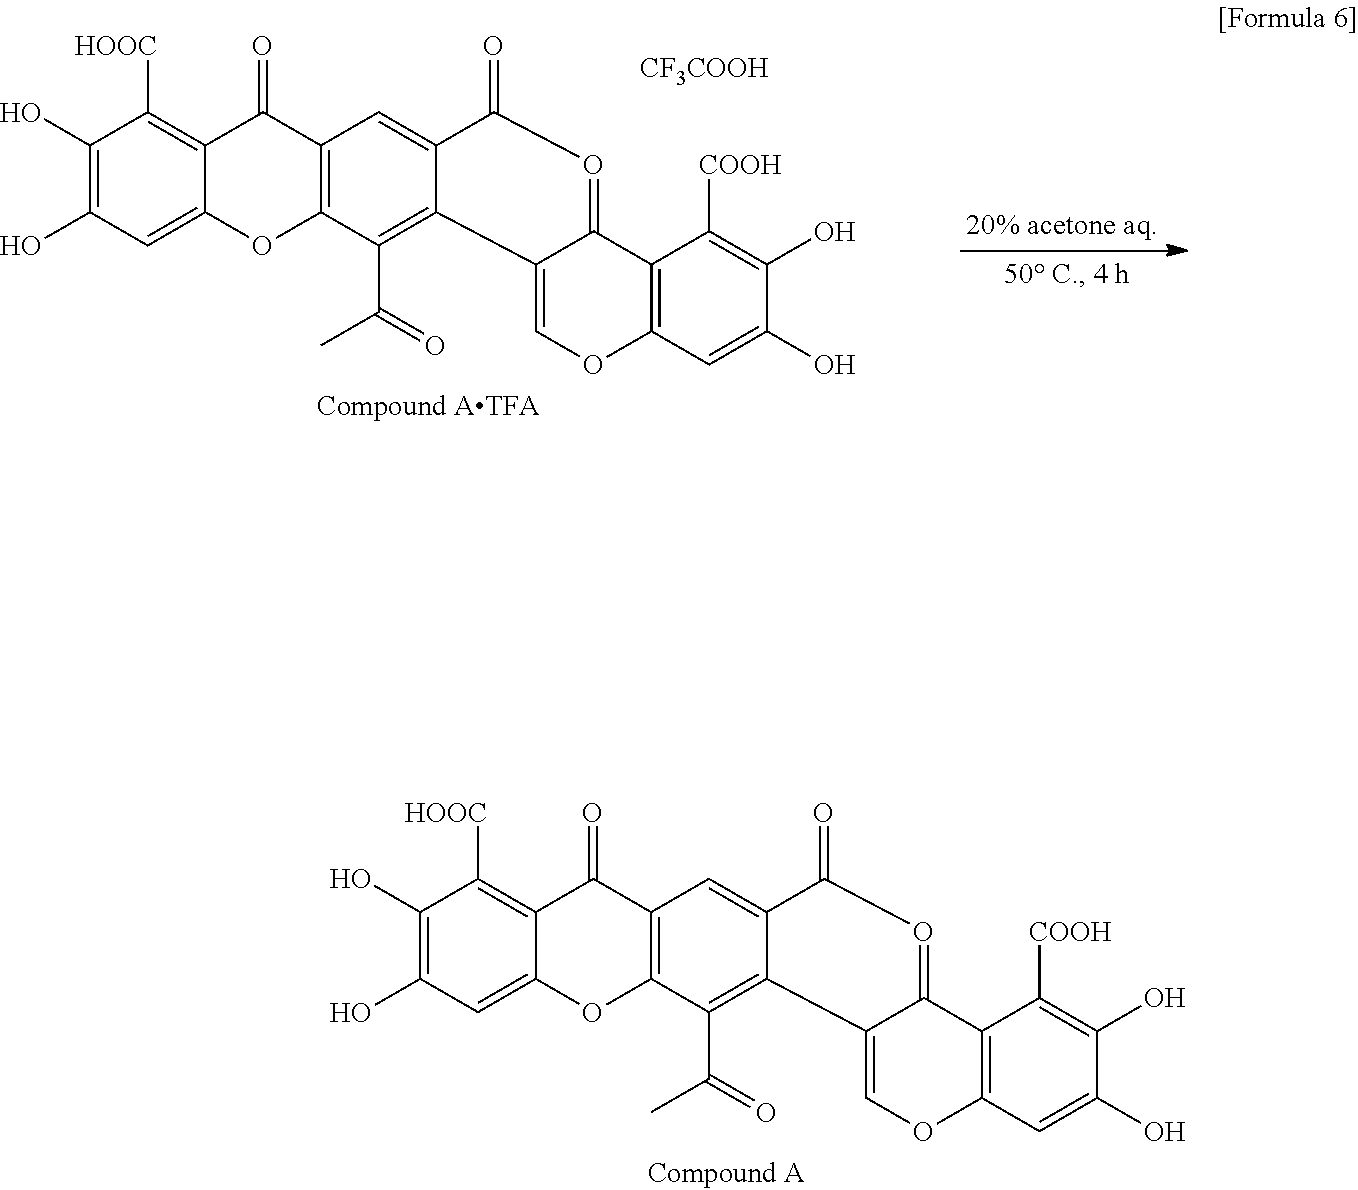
C1(O)=C(O)C=C2C(=C1[HOOC])C(=O)C1=C(O2)C(C(=O)C)=C2C(=C1)C(=O)O=C1C2=COC2=C1C([COOH])=C(O)C(O)=C2.C1(O)=C(O)C=C2C(=C1[HOOC])C(=O)C1=C(O2)C(C(=O)C)=C2C(=C1)C(=O)O=C1C2=COC2=C1C([COOH])=C(O)C(O)=C2.[CF3COOH]
